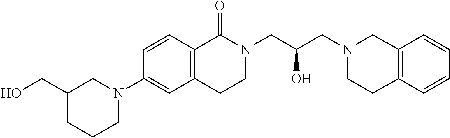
C1=CC2=C(C=C1N1CC(CO)CCC1)CCN(CC(O)CN1CCC3=C(C1)C=CC=C3)C2=O
